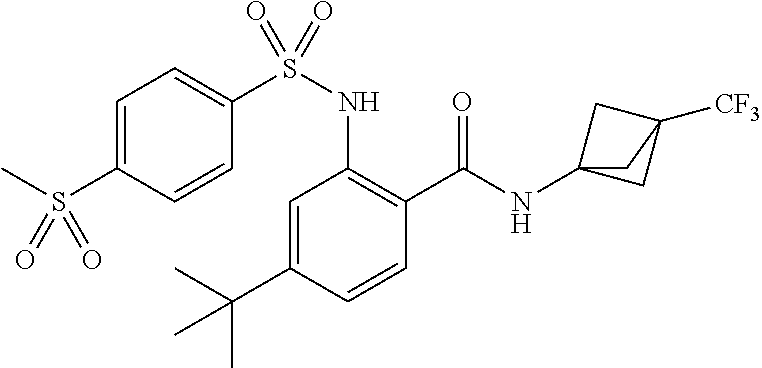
C1=C(C(C)(C)C)C=CC(C(=O)NC23CC([CF3])(C2)C3)=C1NS(C1=CC=C(S(C)(=O)=O)C=C1)(=O)=O
